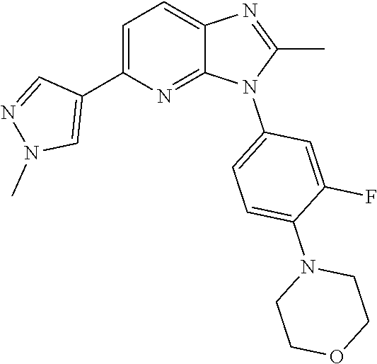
C1(C)=NC2=CC=C(C3=CN(C)N=C3)N=C2N1C1=CC=C(N2CCOCC2)C(F)=C1
